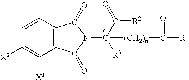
C12=C(C(=O)N(C([R3])(C([R2])=O)[(CH2)n]C([R1])=O)C1=O)C=CC([X2])=C2[X1]
